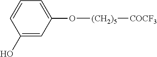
C1(O)=CC(O[(CH2)5][COCF3])=CC=C1
